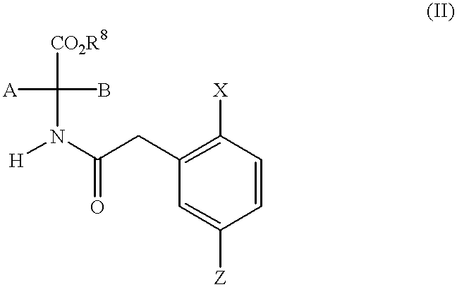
C1=CC([X])=C(CC(N([H])C([CO2R8])(B)[A])=O)C=C1[Z]
